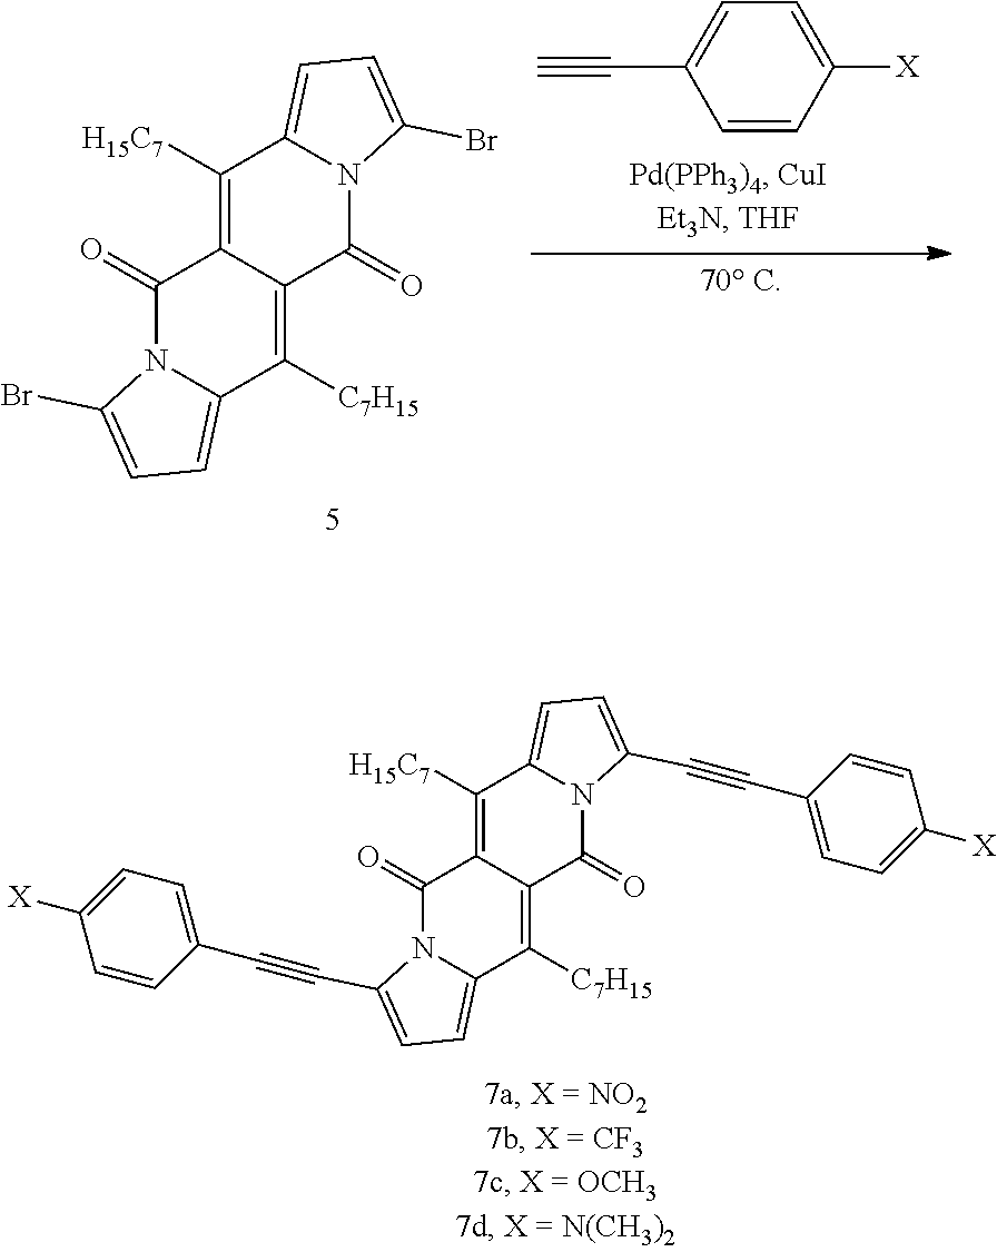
C1(=O)N2C(=CC=C2Br)C([C7H15])=C2C1=C([H15C7])C1=CC=C(Br)N1C2=O.C1=C([X])C=CC(C#C)=C1.C1(=O)N2C(=CC=C2C#CC2=CC=C([X])C=C2)C([C7H15])=C2C1=C([H15C7])C1=CC=C(C#CC3=CC=C([X])C=C3)N1C2=O
